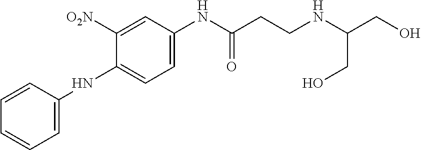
C1=CC(NC2=CC=C(NC(CCNC(CO)CO)=O)C=C2[O2N])=CC=C1
